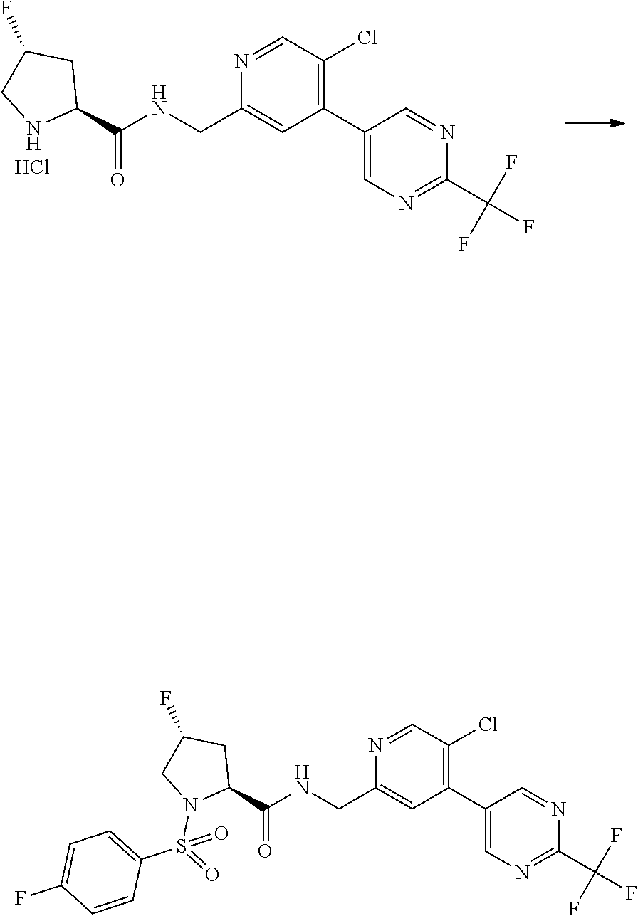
C1(C2=C(Cl)C=NC(CNC(C3CC(F)CN3)=O)=C2)=CN=C(C(F)(F)F)N=C1.Cl.C1(C2=C(Cl)C=NC(CNC(C3CC(F)CN3S(C3=CC=C(F)C=C3)(=O)=O)=O)=C2)=CN=C(C(F)(F)F)N=C1
